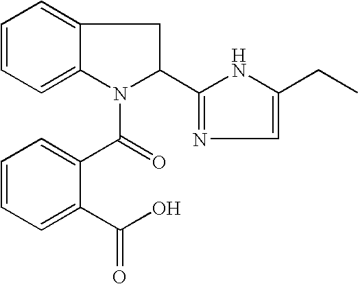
C1=CC=C2C(=C1)CC(C1=NC=C(CC)N1)N2C(=O)C1=CC=CC=C1C(=O)O
